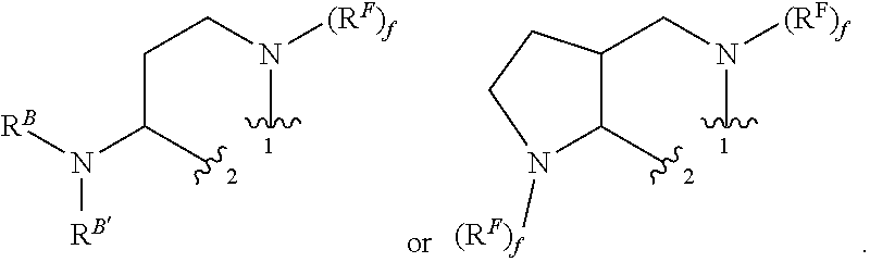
C(C(C)N([RB])[RB])CN(C)[(RF)f].C1(CN(C)[(RF)f])C(C)N([(RF)f])CC1
